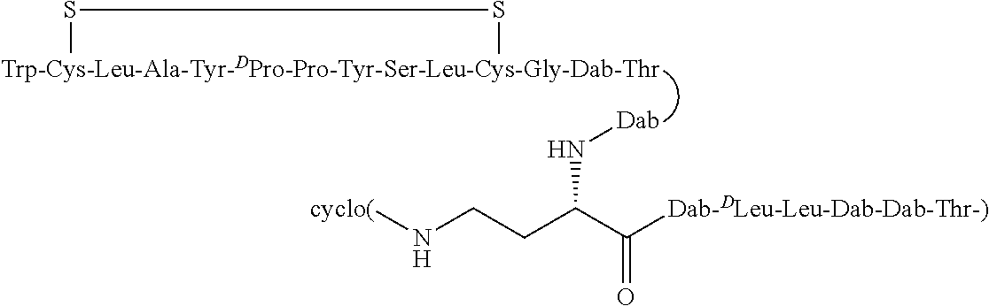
[Trp-Cys-Leu-Ala-Tyr-DPro-Pro-Tyr-Ser-Leu-Cys-Gly-Dab-Thr]1SS1.[Dab]NC(CCN[cyclo(])C([Dab-DLeu-Leu-Dab-Dab-Thr-)])=O
